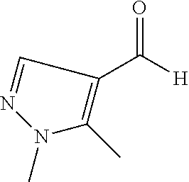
C1(C([H])=O)=C(C)N(C)N=C1
